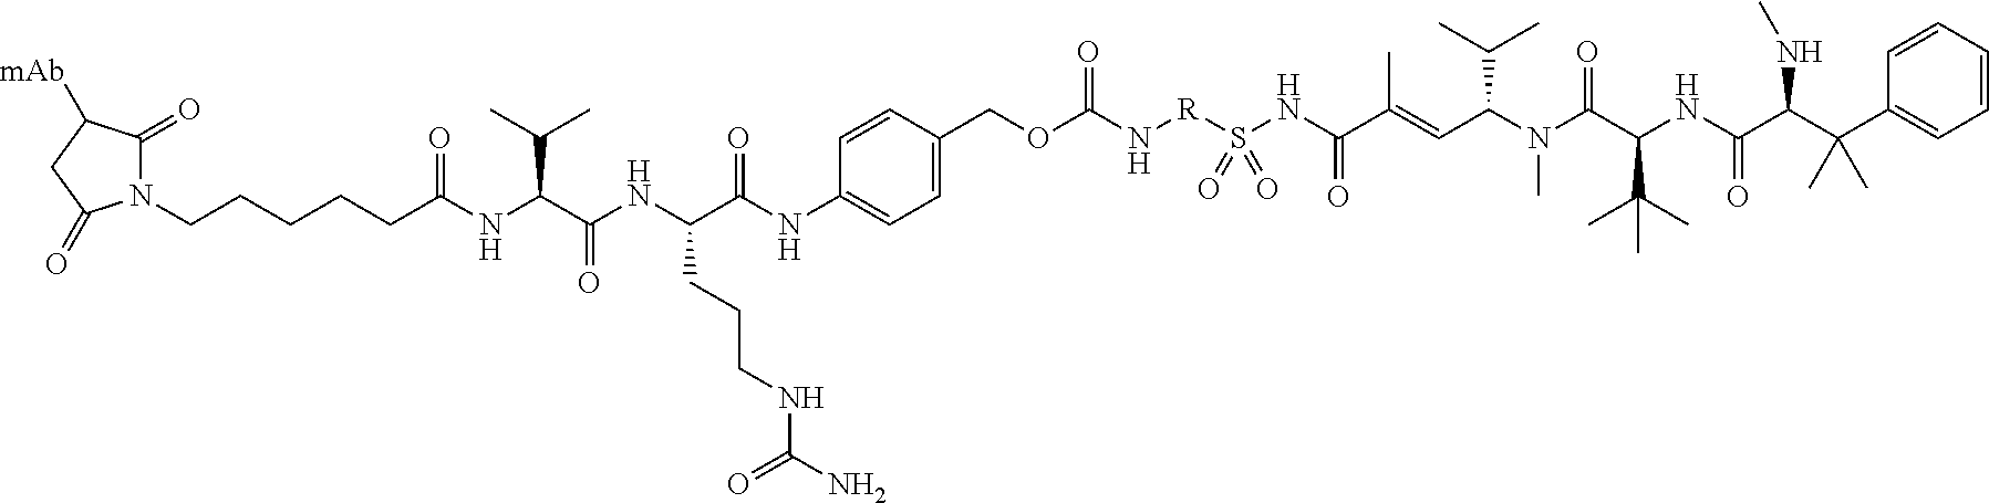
N1(CCCCCC(NC(C(NC(C(NC2=CC=C(COC(N[R]S(NC(C(=CC(C(C)C)N(C(C(C(C)(C)C)NC(=O)C(NC)C(C)(C3=CC=CC=C3)C)=O)C)C)=O)(=O)=O)=O)C=C2)=O)CCCNC(N)=O)=O)C(C)C)=O)C(=O)C([mAb])CC1=O
